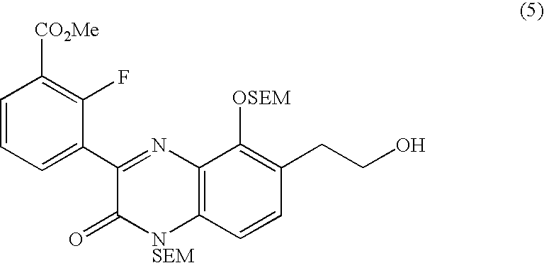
C1=CC=C(C2=NC3=C([NSEM]C2=O)C=CC(CCO)=C3[OSEM])C(F)=C1[CO2Me]
